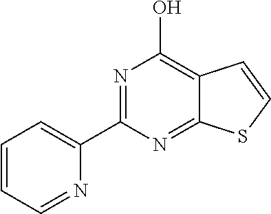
C1=CC=NC(C2=NC(O)=C3C(=N2)SC=C3)=C1
